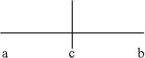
CC(C)(c)C.[a].b
